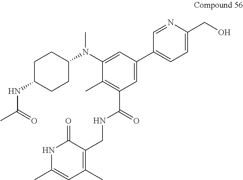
C1C(NC(C)=O)CCC(N(C2=CC(C3=CC=C(CO)N=C3)=CC(C(NCC3=C(C)C=C(C)NC3=O)=O)=C2C)C)C1
